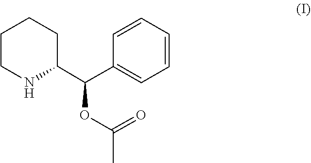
O=C(C)OC(C1=CC=CC=C1)C1CCCCN1
